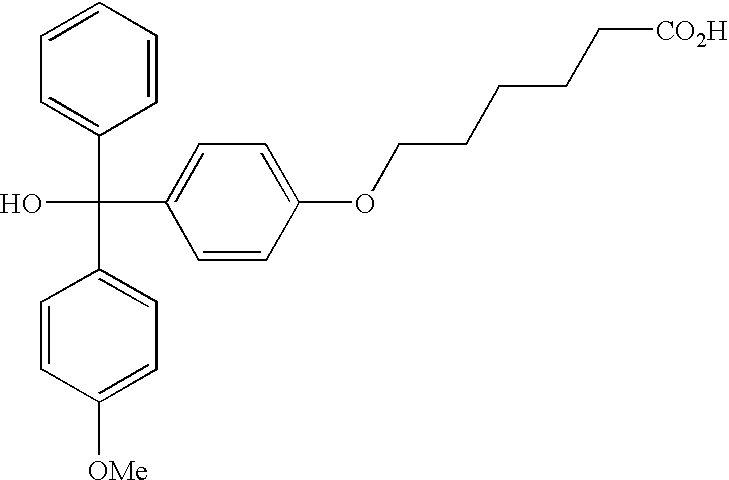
C1=CC=CC=C1C(C1=CC=C([OMe])C=C1)(C1=CC=C(OCCCCC[CO2H])C=C1)O
